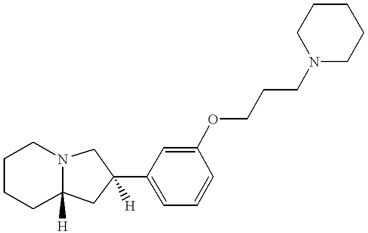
C1CCC2([H])CC(C3=CC=CC(OCCCN4CCCCC4)=C3)([H])CN2C1
